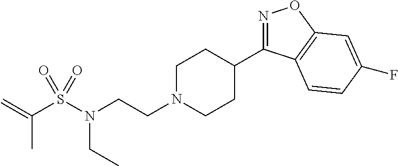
N1=C(C2CCN(CCN(CC)S(C(=C)C)(=O)=O)CC2)C2=C(O1)C=C(F)C=C2
